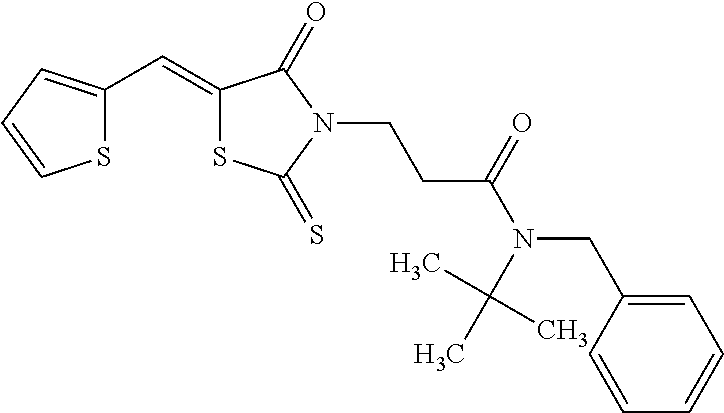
S1C(C=C2SC(=S)N(CCC(N(CC3=CC=CC=C3)C(C)(C)C)=O)C2=O)=CC=C1
